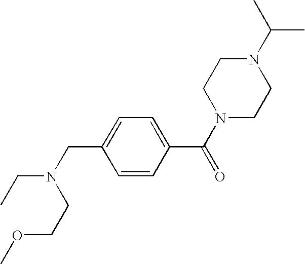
O(CCN(CC)CC1=CC=C(C(N2CCN(C(C)C)CC2)=O)C=C1)C
